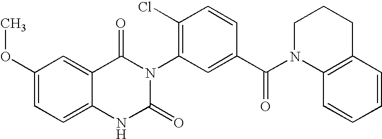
N1C2=CC=C(OC)C=C2C(=O)N(C2=C(Cl)C=CC(C(N3C4=C(CCC3)C=CC=C4)=O)=C2)C1=O
